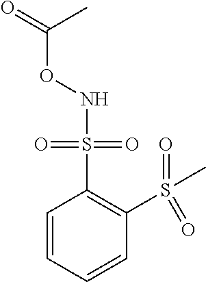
O=C(C)ONS(=O)(=O)C1=C(S(C)(=O)=O)C=CC=C1
